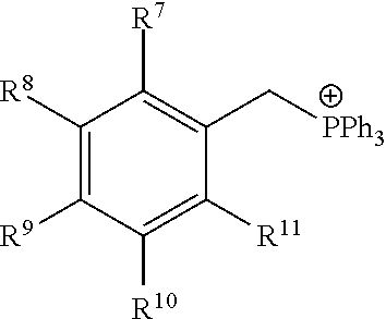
C1([R8])=C([R9])C([R10])=C([R11])C(C[PPh3])=C1[R7]
